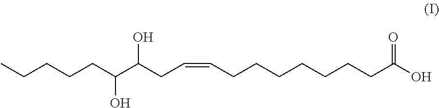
C(=CCCCCCCCC(O)=O)CC(C(CCCCC)O)O
